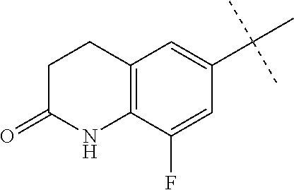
C1C(=O)NC2=C(C1)C=C(C(C)(C)C)C=C2F
